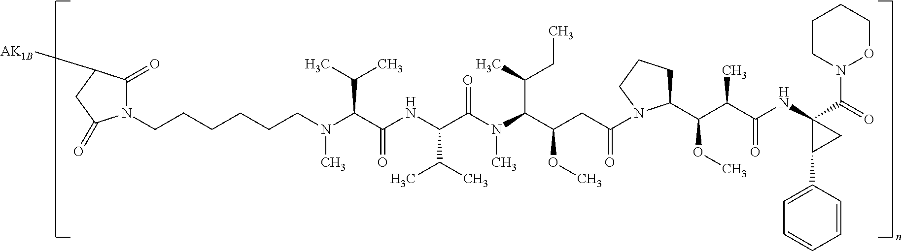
N(C(C(NC(C(C)C)C(N(C)C(C(C)CC)C(CC(=O)N1C(C(C(C(=O)NC2(C(N3OCCCC3)=O)C(C3=CC=CC=C3)C2)C)OC)CCC1)OC)=O)=O)C(C)C)(CCCCCCN1C(=O)C([AK1B])CC1=O)C
